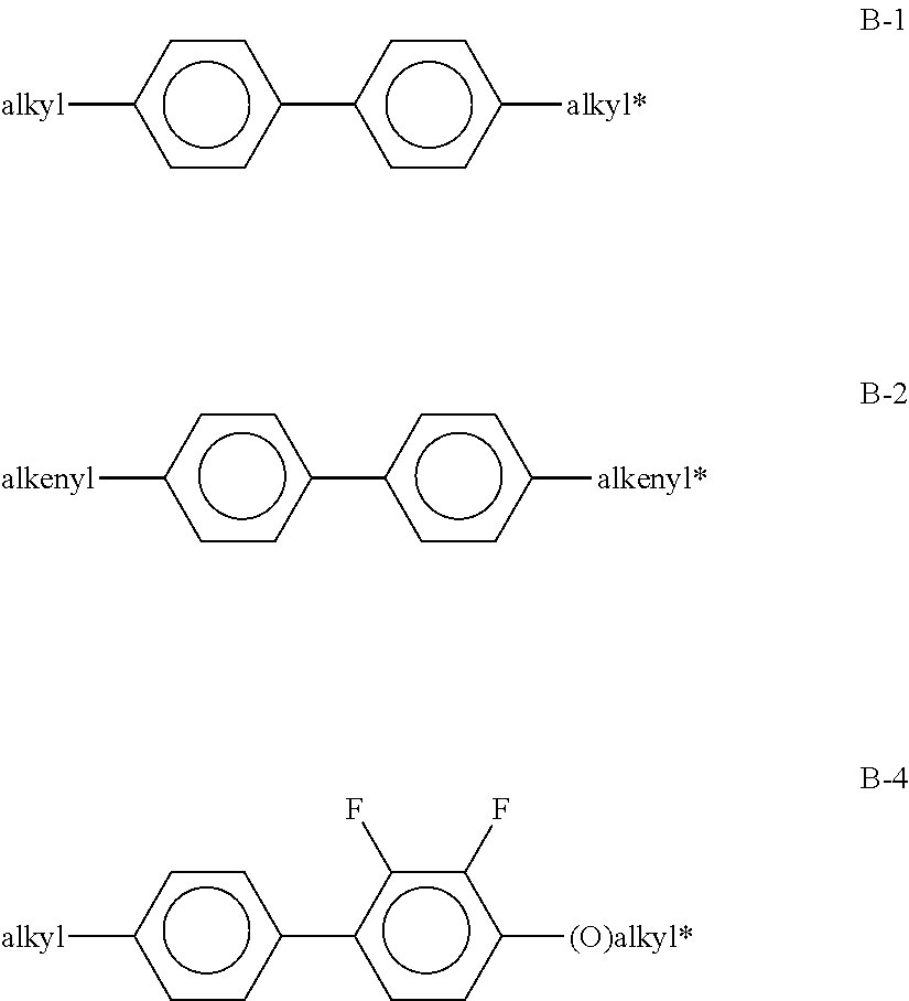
[alkyl]c1ccc(-c2ccc([alkyl*])cc2)cc1.[alkenyl]c1ccc(-c2ccc([alkenyl*])cc2)cc1.[alkyl]c1ccc(-c2ccc([(O)alkyl*])c(F)c2F)cc1
